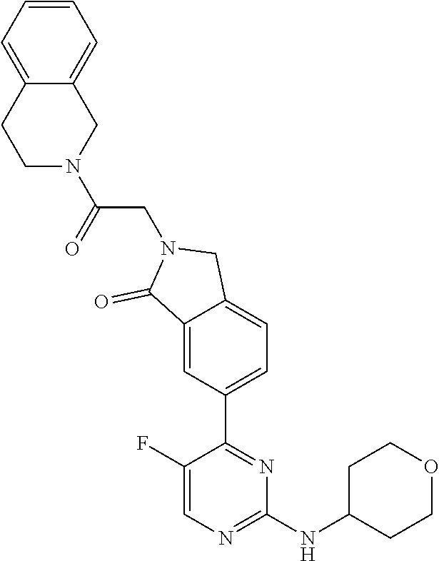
C1(F)=CN=C(NC2CCOCC2)N=C1C1=CC=C2C(=C1)C(=O)N(CC(=O)N1CC3=CC=CC=C3CC1)C2
